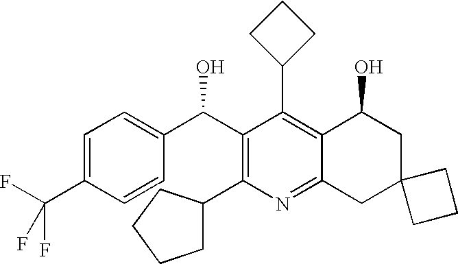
C1=C(C(F)(F)F)C=CC(C(C2=C(C3CCCC3)N=C3C(=C2C2CCC2)C(O)CC2(C3)CCC2)O)=C1
